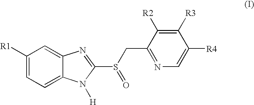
C1([R1])=CC=C2C(=C1)N=C(S(CC1=NC=C([R4])C([R3])=C1[R2])=O)N2[H]
